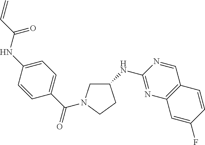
C1(NC2=NC3=C(C=N2)C=CC(F)=C3)CN(C(C2=CC=C(NC(=O)C=C)C=C2)=O)CC1
